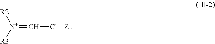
[N+](=CCl)([R2])[R3].[Z-]
